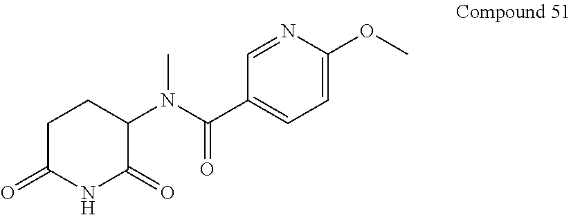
C1(N(C(C2=CC=C(OC)N=C2)=O)C)C(=O)NC(=O)CC1
